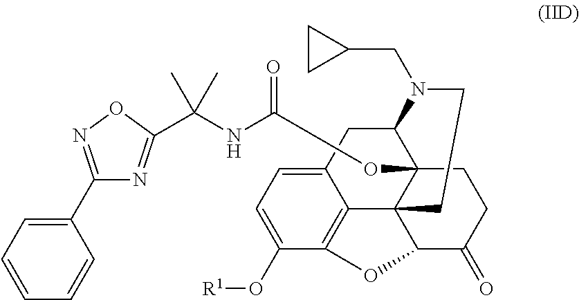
C1(C2=NOC(C(NC(=O)OC34C56C7=C(C(O[R1])=CC=C7CC3N(CC3CC3)CC5)OC6C(=O)CC4)(C)C)=N2)=CC=CC=C1
